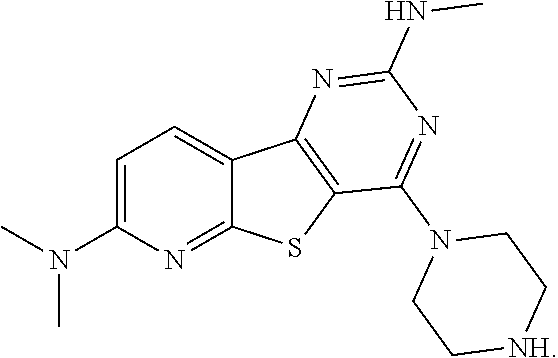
C1=C(N(C)C)N=C2C(=C1)C1=C(S2)C(N2CC[NH]CC2)=NC(NC)=N1
